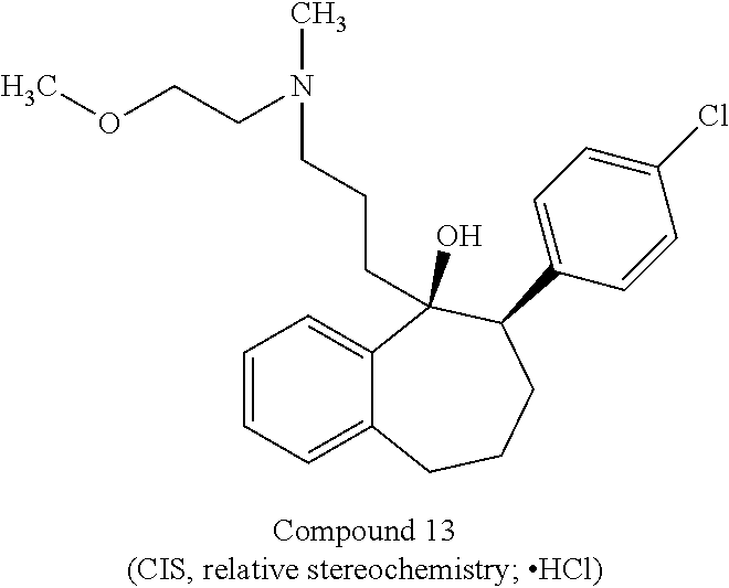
C1=CC=C2C(=C1)C(O)(CCCN(C)CCOC)C(C1=CC=C(Cl)C=C1)CCC2
